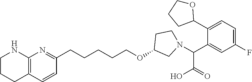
C1CCC2=C(N1)N=C(CCCCCOC1CCN(C(C3=CC(F)=CC=C3C3OCCC3)C(=O)O)C1)C=C2
